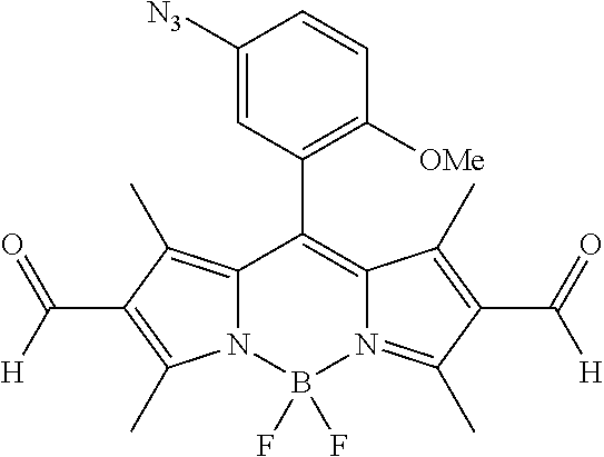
C12=C(C)C(C([H])=O)=C(C)N1B(F)(F)N1=C(C)C(C(=O)[H])=C(C)C1=C2C1=C([OMe])C=CC([N3])=C1
